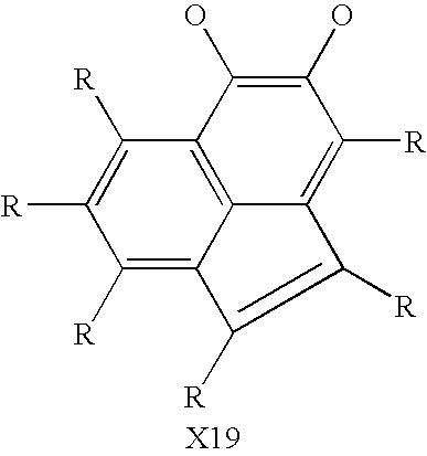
C12=C3C(O)=C(O)C([R])=C1C([R])=C([R])C2=C([R])C([R])=C3[R]
